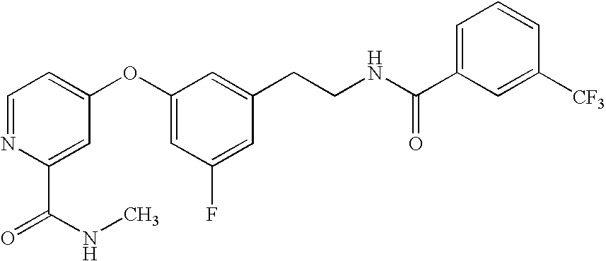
C1=NC(C(NC)=O)=CC(OC2=CC(F)=CC(CCNC(C3=CC=CC([CF3])=C3)=O)=C2)=C1
